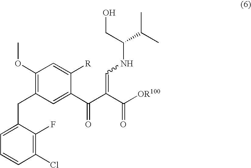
C1(OC)=C(CC2=CC=CC(Cl)=C2F)C=C(C(C(C([OR100])=O)=CNC(CO)C(C)C)=O)C([R])=C1
